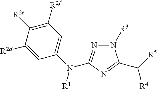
N1([R3])N=C(N(C2=CC([R2f])=C([R2e])C([R2d])=C2)[R1])N=C1C([R5])[R4]
